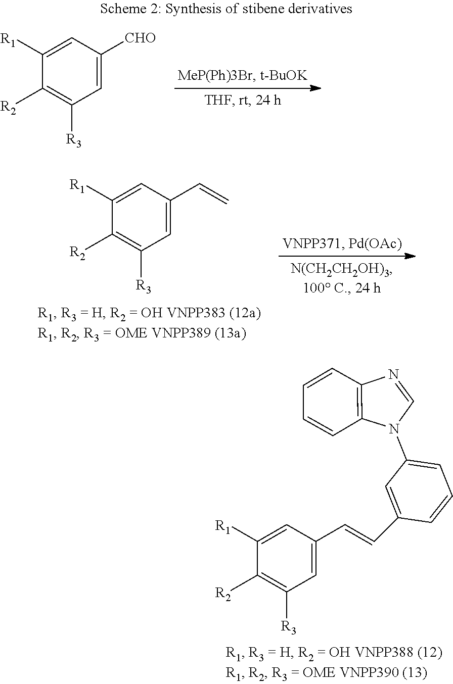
C1=C([R1])C([R2])=C([R3])C=C1C=CC1=CC(N2C3=C(C=CC=C3)N=C2)=CC=C1.C1=C([R1])C([R2])=C([R3])C=C1C=C.C1=C([R1])C([R2])=C([R3])C=C1[CHO]
